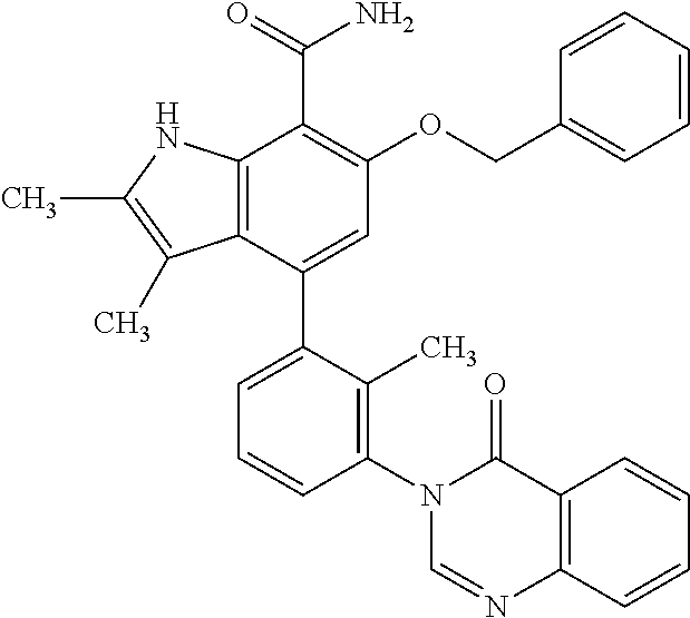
N1(C2=C(C)C(C3=CC(OCC4=CC=CC=C4)=C(C(=O)N)C4=C3C(C)=C(C)N4)=CC=C2)C=NC2=C(C1=O)C=CC=C2
